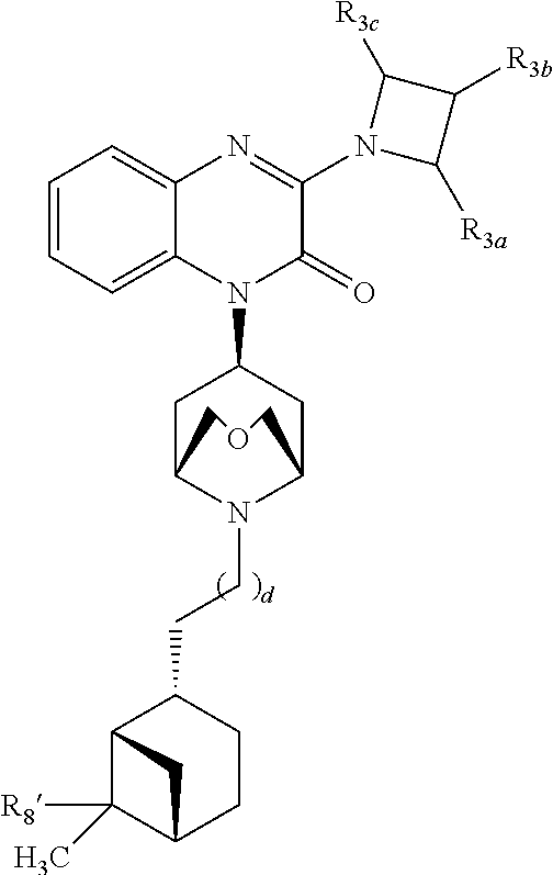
C1=CC=C2C(=C1)N=C(N1C([R3a])C([R3b])C1[R3c])C(=O)N2C1CC2N(CCC3C4C([R8])(C)C(CC3)C4)C(C1)COC2
